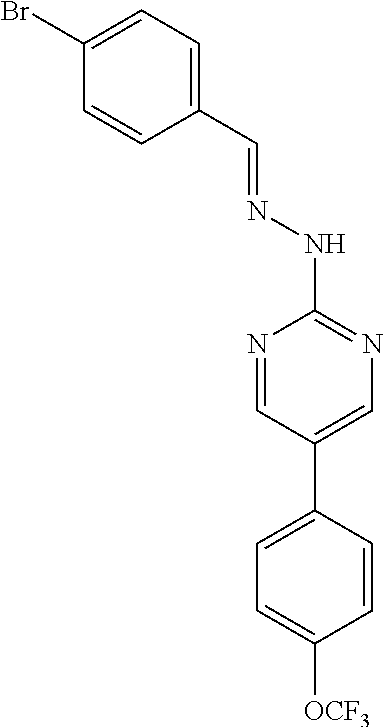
C1(Br)=CC=C(C=NNC2=NC=C(C3=CC=C([OCF3])C=C3)C=N2)C=C1
